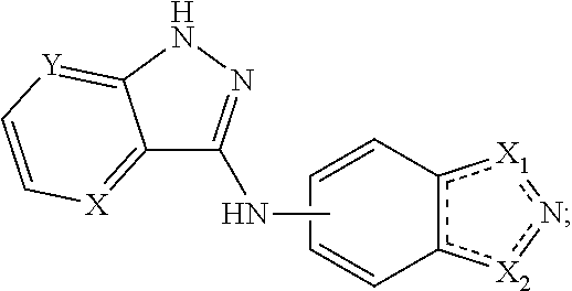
C12=[X]C=C[Y]=C1NN=C2NC.C1=Cc2c([X2]n[X1]2)C=C1
